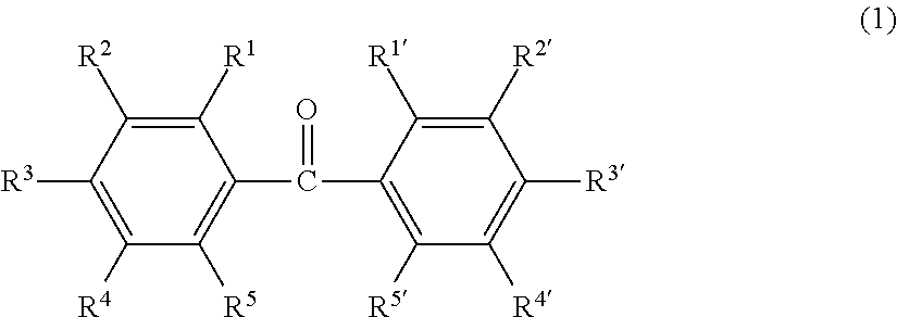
C1([R4])=C([R3])C([R2])=C([R1])C(C(C2=C([R5])C([R4])=C([R3])C([R2])=C2[R1])=O)=C1[R5]
